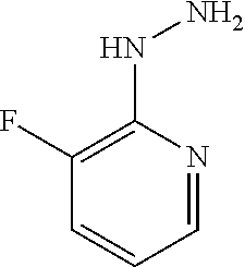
C1=NC(NN)=C(F)C=C1
